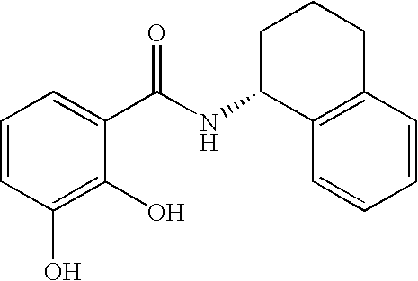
C1=CC(O)=C(O)C(C(NC2C3=C(CCC2)C=CC=C3)=O)=C1
